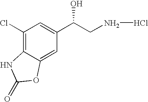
C1(=O)OC2=CC(C(CNCl)O)=CC(Cl)=C2N1
